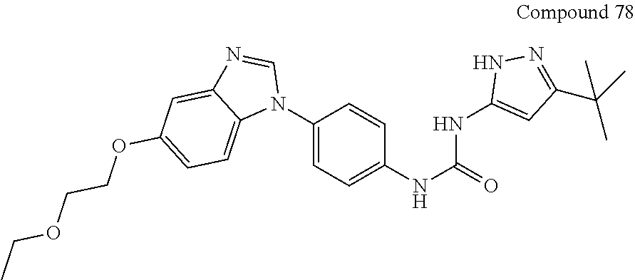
C1(N2C=NC3=CC(OCCOCC)=CC=C23)=CC=C(NC(=O)NC2=CC(C(C)(C)C)=NN2)C=C1
